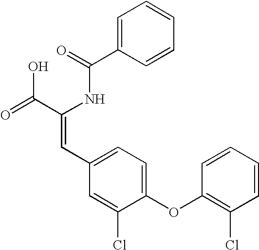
C1=C(C(=O)NC(C(=O)O)=CC2=CC=C(OC3=C(Cl)C=CC=C3)C(Cl)=C2)C=CC=C1
